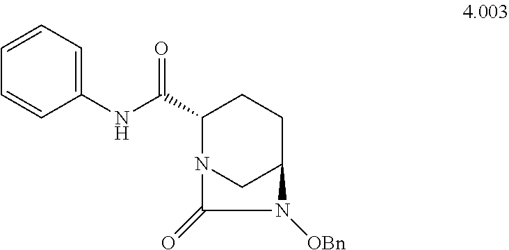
C1=CC=CC=C1NC(C1CCC2CN1C(=O)N2[OBn])=O
